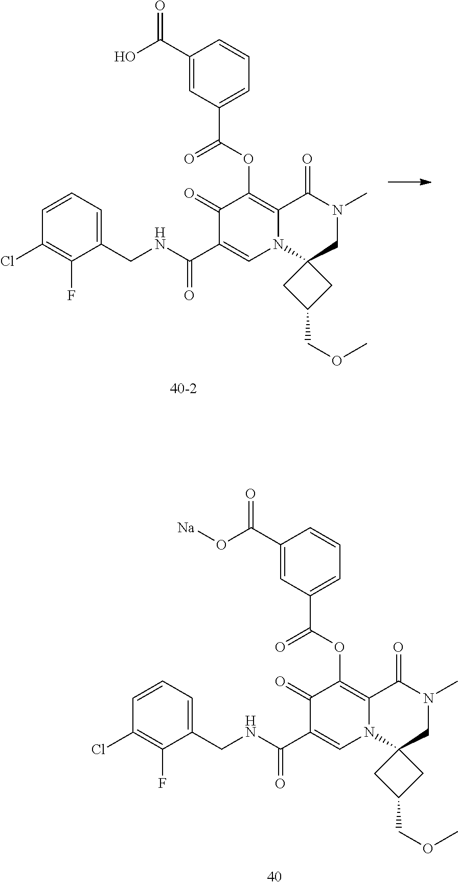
C1(Cl)=C(F)C(CNC(C2=CN3C(=C(OC(=O)C4=CC=CC(C(O)=O)=C4)C2=O)C(=O)N(C)CC32CC(COC)C2)=O)=CC=C1.C1(Cl)=C(F)C(CNC(C2=CN3C(=C(OC(=O)C4=CC=CC(C(O[Na])=O)=C4)C2=O)C(=O)N(C)CC32CC(COC)C2)=O)=CC=C1
